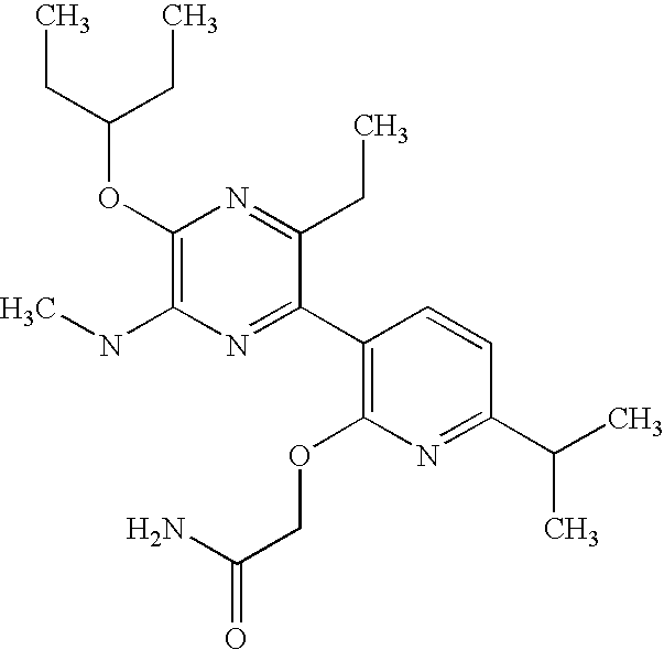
C(OC1=C(NC)N=C(C2=C(OCC(N)=O)N=C(C(C)C)C=C2)C(CC)=N1)(CC)CC
